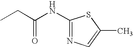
N(C(CC)=O)C1=NC=C(C)S1
